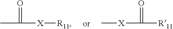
CC(=O)[X][R11].[X](C(=O)[R11])C
